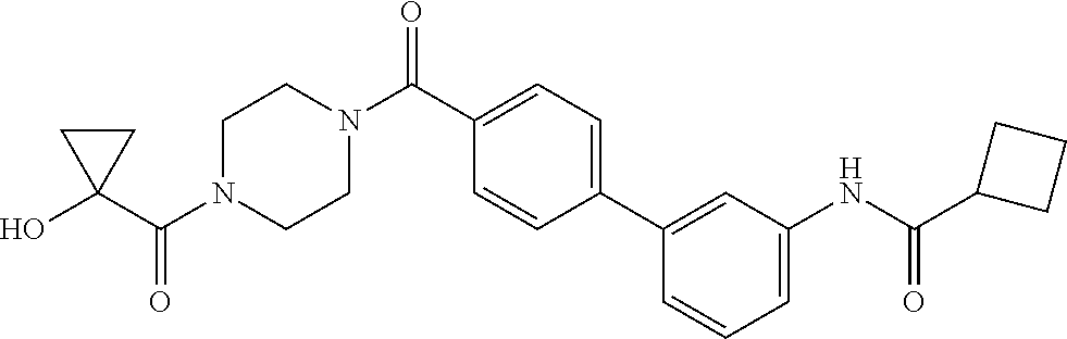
OC1(C(N2CCN(C(=O)C3=CC=C(C4=CC(NC(=O)C5CCC5)=CC=C4)C=C3)CC2)=O)CC1
